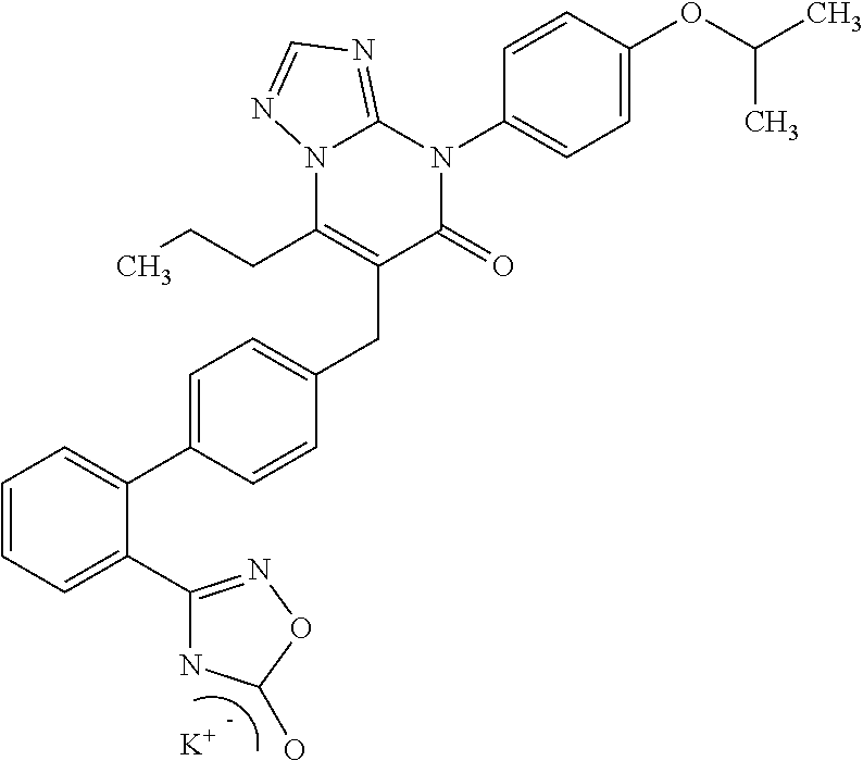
C1=CC=C(C2=NOC(O)N2)C(C2=CC=C(CC3=C(CCC)N4C(=NC=N4)N(C4=CC=C(OC(C)C)C=C4)C3=O)C=C2)=C1.[K]
